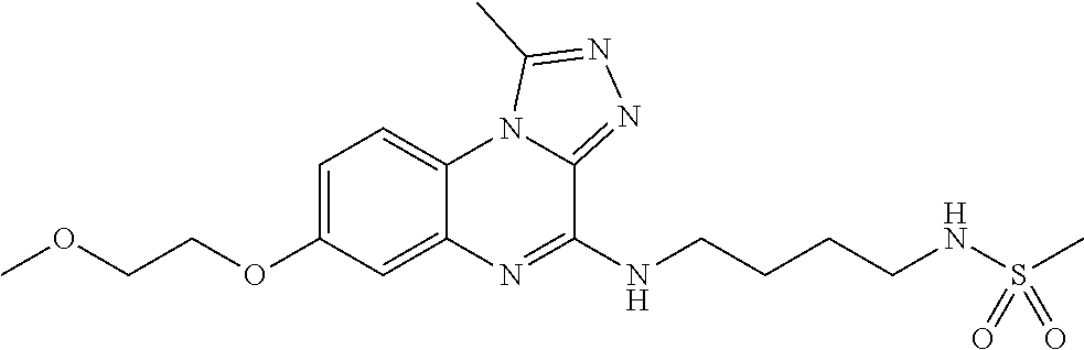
C1=C(OCCOC)C=C2C(=C1)N1C(=NN=C1C)C(NCCCCNS(C)(=O)=O)=N2
